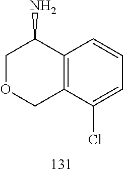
C1OCC2=C(C1N)C=CC=C2Cl
